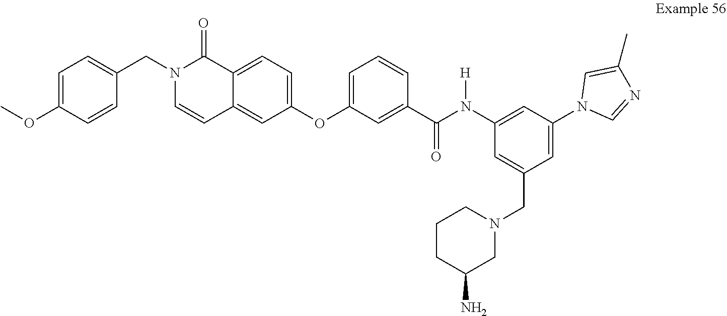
C1=C(CN2CCCC(N)C2)C=C(N2C=NC(C)=C2)C=C1N(C(C1=CC(OC2=CC=C3C(=C2)C=CN(CC2=CC=C(OC)C=C2)C3=O)=CC=C1)=O)[H]
